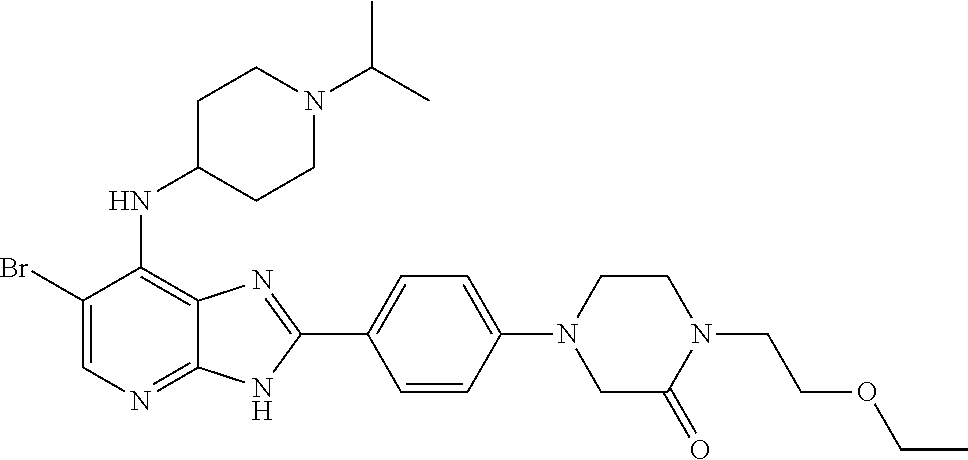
C1(Br)=CN=C2C(=C1NC1CCN(C(C)C)CC1)N=C(C1=CC=C(N3CCN(CCOCC)C(=O)C3)C=C1)N2
